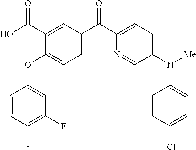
C1=C(C(O)=O)C(OC2=CC(F)=C(F)C=C2)=CC=C1C(C1=CC=C(N([Me])C2=CC=C(Cl)C=C2)C=N1)=O
